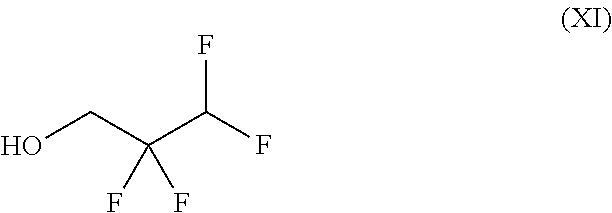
OCC(C(F)F)(F)F
